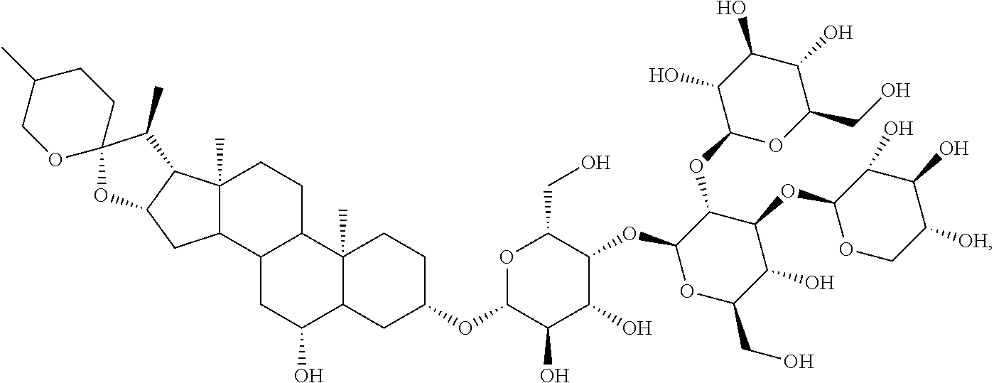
O1C(CO)C(OC2OC(CO)C(O)C(OC3OCC([OH])C(O)C3O)C2OC2OC(CO)C(O)C(O)C2O)C(O)C(O)C1OC1CCC2(C)C(C1)C(O)CC1C2CCC2(C)C1CC1C2C(C)C2(O1)CCC(C)CO2
